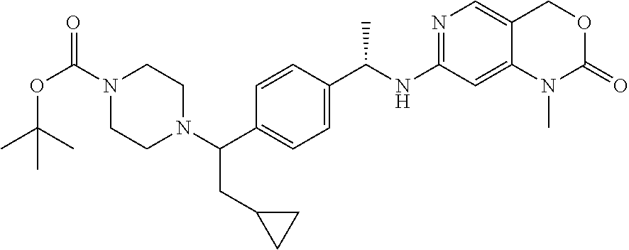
O(C(N1CCN(C(C2=CC=C(C(NC3=NC=C4C(=C3)N(C)C(=O)OC4)C)C=C2)CC2CC2)CC1)=O)C(C)(C)C
